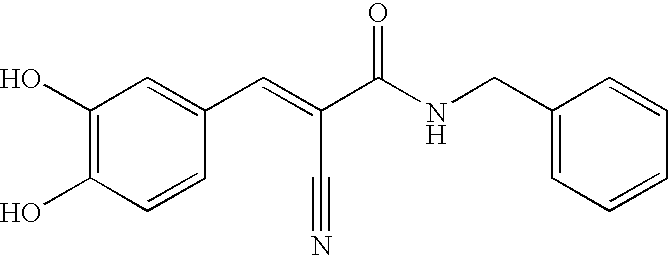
C1(O)=C(O)C=CC(C=C(C(NCC2=CC=CC=C2)=O)C#N)=C1
